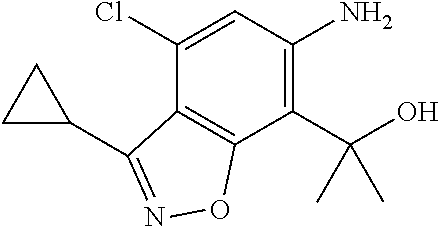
C1(Cl)=CC(N)=C(C(O)(C)C)C2=C1C(C1CC1)=NO2
